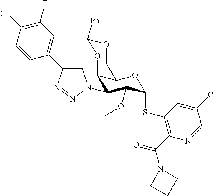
C1(N2C=C(C3=CC(F)=C(Cl)C=C3)N=N2)C(OCC)C(SC2=C(C(=O)N3CCC3)N=CC(Cl)=C2)OC2C1OC([Ph])OC2
